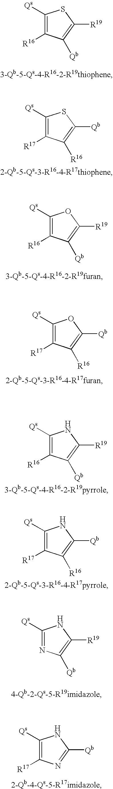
C1([Qs])=C([R16])C([Qb])=C([R19])S1.C1([Qs])=C([R17])C([R16])=C([Qb])S1.C1([Qs])=C([R16])C([Qb])=C([R19])O1.C1([Qs])=C([R17])C([R16])=C([Qb])O1.C1([Qs])=C([R16])C([Qb])=C([R19])N1.C1([Qs])=C([R17])C([R16])=C([Qb])N1.C1([Qs])=NC([Qb])=C([R19])N1.C1([Qs])=C([R17])N=C([Qb])N1
